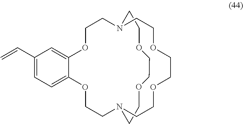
C1COCCOCCN2CCOC3=CC=C(C=C)C=C3OCCN1CCOCCOCC2
